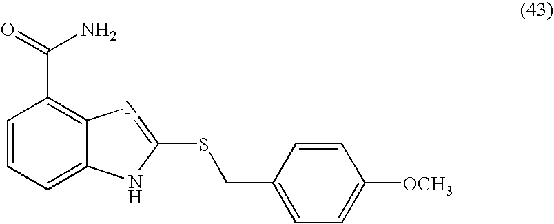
C1=CC=C2C(=C1C(=O)N)N=C(SCC1=CC=C([OCH3])C=C1)[N H]2
